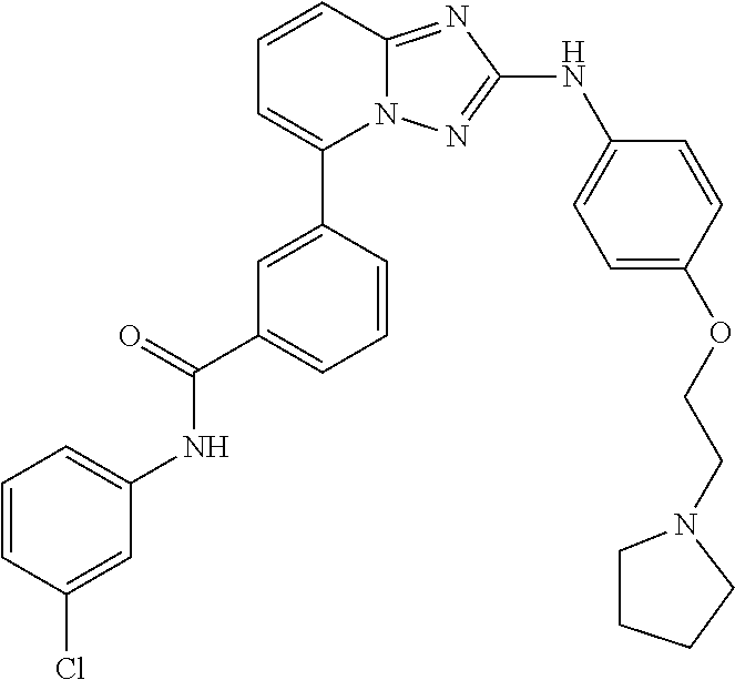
C1=CC2=NC(NC3=CC=C(OCCN4CCCC4)C=C3)=NN2C(C2=CC(C(=O)NC3=CC=CC(Cl)=C3)=CC=C2)=C1
